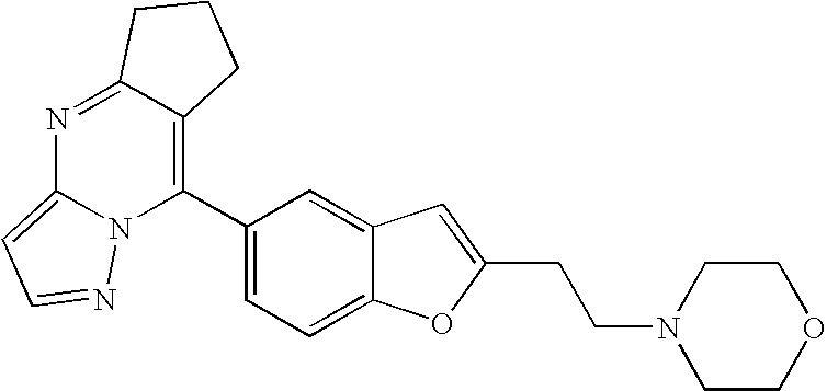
N1=C2C(=C(C3=CC=C4C(=C3)C=C(CCN3CCOCC3)O4)N3C1=CC=N3)CCC2
